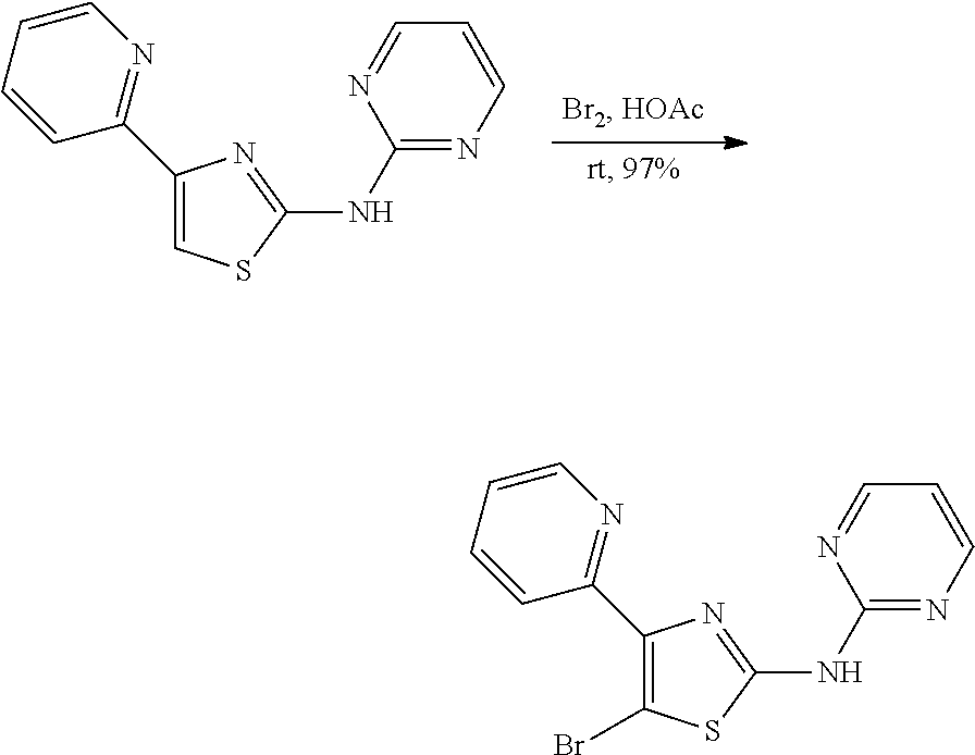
C1=CC=NC(NC2=NC(C3=NC=CC=C3)=CS2)=N1.C1=CC=NC(NC2=NC(C3=NC=CC=C3)=C(Br)S2)=N1
